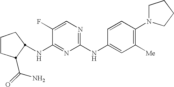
C1CCC(C(N)=O)C1NC1=NC(NC2=CC([Me])=C(N3CCCC3)C=C2)=NC=C1F
